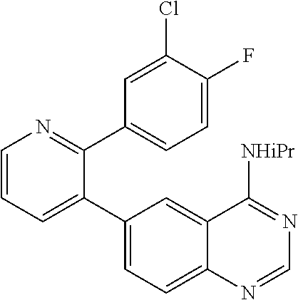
C1=CN=C(C2=CC=C(F)C(Cl)=C2)C(C2=CC=C3C(=C2)C([NHiPr])=NC=N3)=C1
